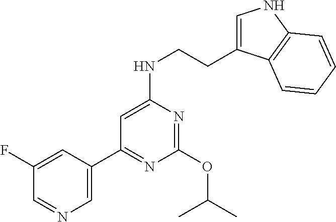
C1(C2=NC(OC(C)C)=NC(NCCC3=CNC4=C3C=CC=C4)=C2)=CN=CC(F)=C1
